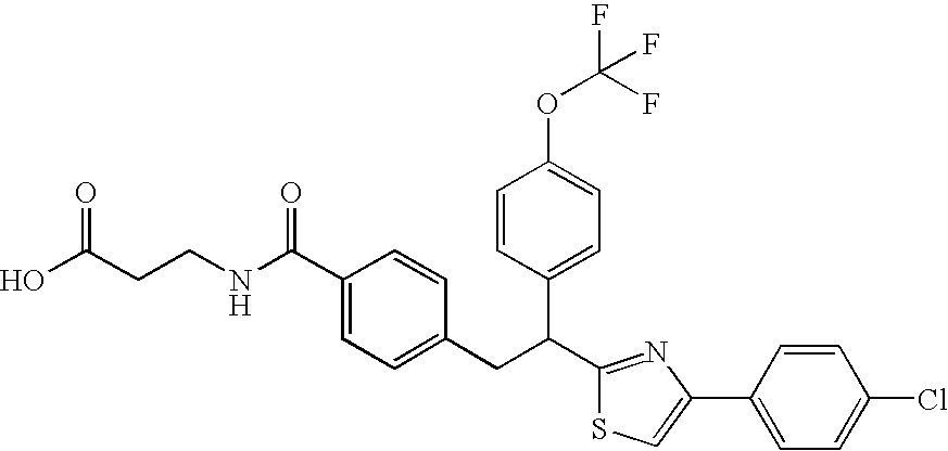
OC(CCNC(C1=CC=C(CC(C2=NC(C3=CC=C(Cl)C=C3)=CS2)C2=CC=C(OC(F)(F)F)C=C2)C=C1)=O)=O
